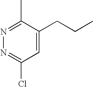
N1=C(C)C(CCC)=CC(Cl)=N1
